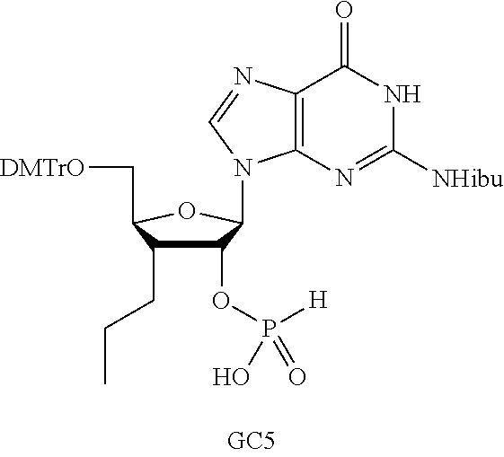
C12=C(N=C([NHibu])NC1=O)N(C1C(OP([H])(O)=O)C(CCC)C(C[DMTrO])O1)C=N2
